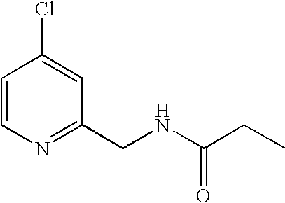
C1=CN=C(CNC(CC)=O)C=C1Cl
